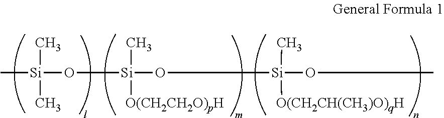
C[Si](O[Si](O[Si](OC)(C)[O(CH2CH(CH3)O)qH])(C)[O(CH2CH2O)pH])(C)C
